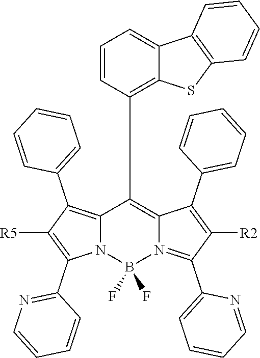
C12=C(C3=CC=CC=C3)C([R5])=C(C3=NC=CC=C3)N1B(F)(F)N1=C(C3=CC=CC=N3)C([R2])=C(C3=CC=CC=C3)C1=C2C1=C2C(=CC=C1)C1=C(S2)C=CC=C1
